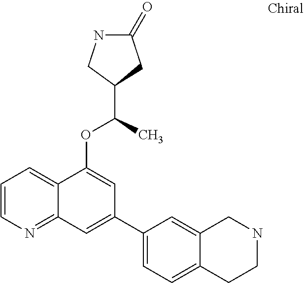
C1=CN=C2C(=C1)C(OC(C)C1CNC(=O)C1)=CC(C1=CC=C3C(=C1)CNCC3)=C2
